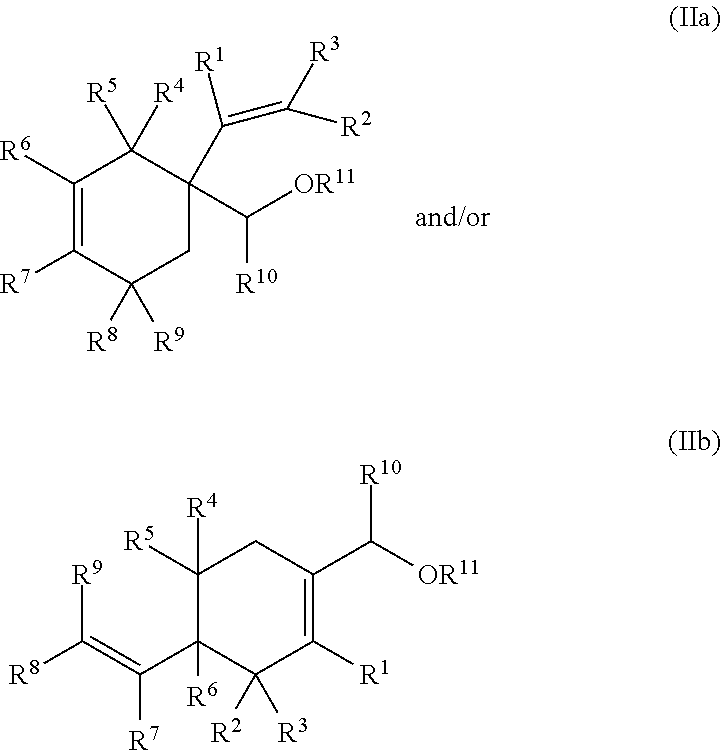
C1([R6])=C([R7])C([R8])([R9])CC(C([R10])[OR11])(C(=C([R3])[R2])[R1])C1([R5])[R4].C1([R5])([R4])C(C(=C([R8])[R9])[R7])([R6])C([R2])([R3])C([R1])=C(C([OR11])[R10])C1
